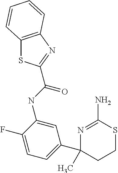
N(C1=CC(C2(C)CCSC(N)=N2)=CC=C1F)C(=O)C1=NC2=C(S1)C=CC=C2
